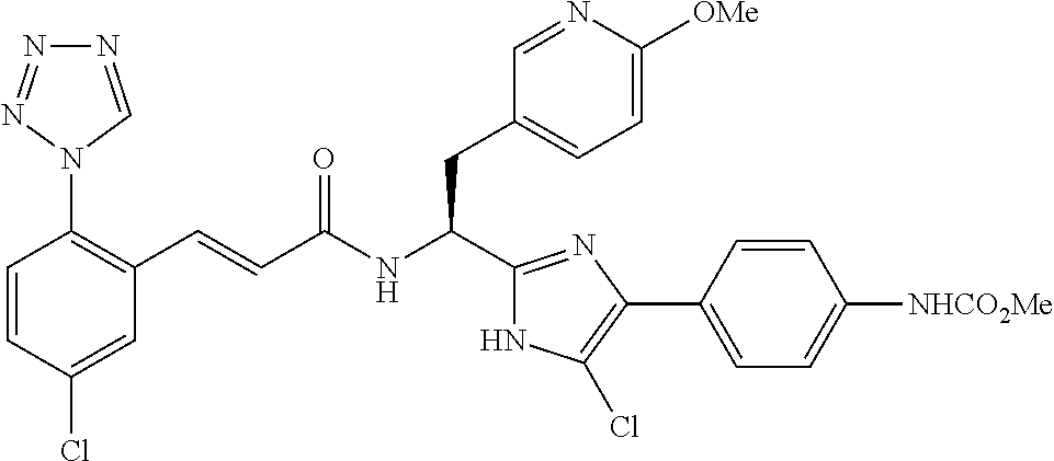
C1(Cl)=CC(C=CC(NC(CC2=CC=C([OMe])N=C2)C2=NC(C3=CC=C([NHCO2Me])C=C3)=C(Cl)N2)=O)=C(N2C=NN=N2)C=C1
